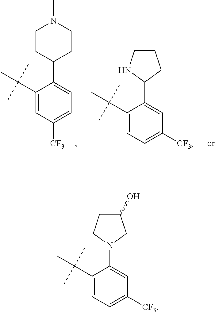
C1(C(C)(C)C)=CC=C([CF3])C=C1N1CCC(O)C1.C1(C(C)(C)C)=CC=C([CF3])C=C1C1NCCC1.C1(C(C)(C)C)=CC([CF3])=CC=C1C1CCN(C)CC1
